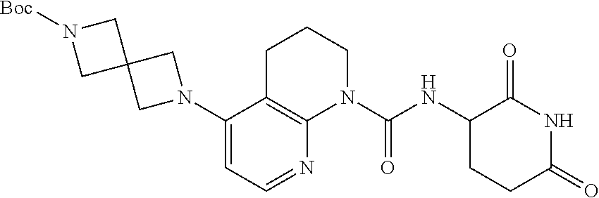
C1(N2CC3(C2)CN([Boc])C3)=CC=NC2=C1CCCN2C(NC1C(=O)NC(=O)CC1)=O
